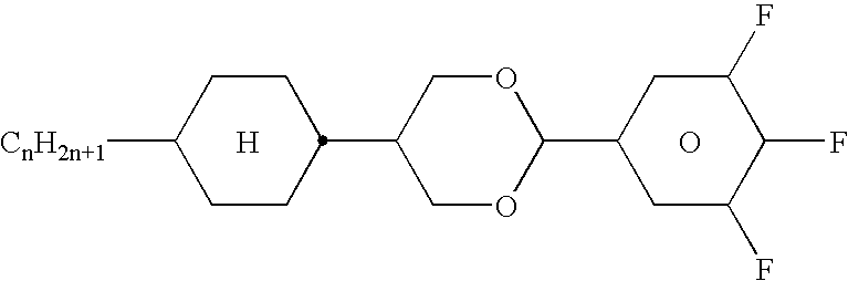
C1CC([CnH2n+1])CCC1C1COC(C2CC(F)C(F)C(F)C2)OC1.[H].O
